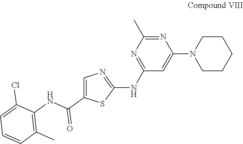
N1=C(C)N=C(NC2=NC=C(C(=O)NC3=C(C)C=CC=C3Cl)S2)C=C1N1CCCCC1
